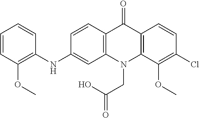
C12=C(N(CC(O)=O)C3=C(C1=O)C=CC(Cl)=C3OC)C=C(NC1=C(OC)C=CC=C1)C=C2
